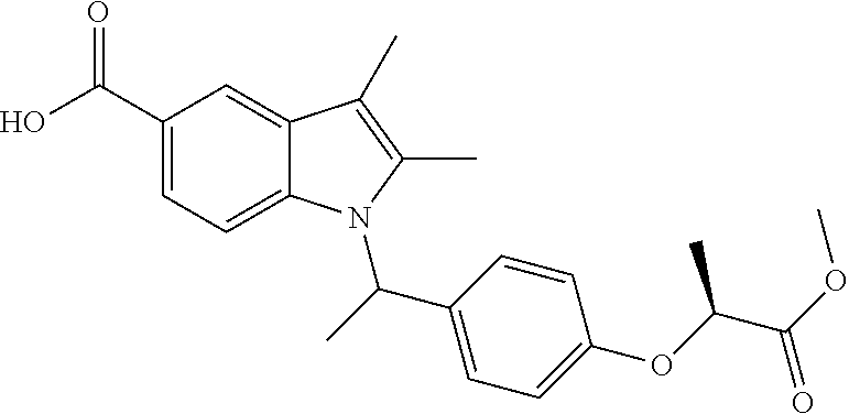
C1(C(O)=O)=CC=C2C(=C1)C(C)=C(C)N2C(C)C1=CC=C(OC(C(=O)OC)C)C=C1
